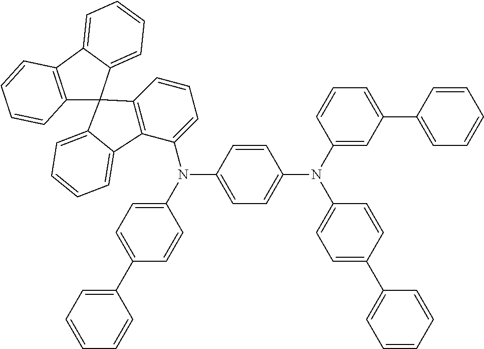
C12=C(C3=CC=CC=C3C13C1=C(C(N(C4=CC=C(C5=CC=CC=C5)C=C4)C4=CC=C(N(C5=CC=C(C6=CC=CC=C6)C=C5)C5=CC(C6=CC=CC=C6)=CC=C5)C=C4)=CC=C1)C1=CC=CC=C31)C=CC=C2
